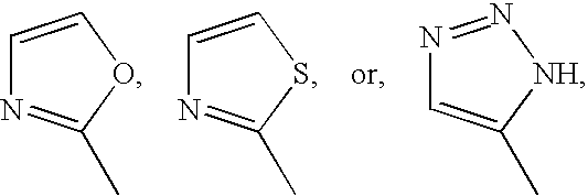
C1=COC(C)=N1.C1=CSC(C)=N1.N1=N[NH]C(C)=C1
